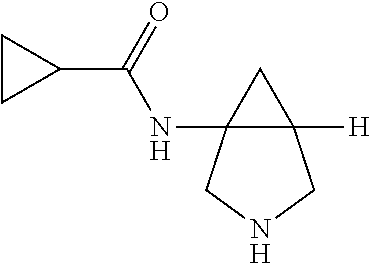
C12(NC(C3CC3)=O)C([H])(C1)CNC2
